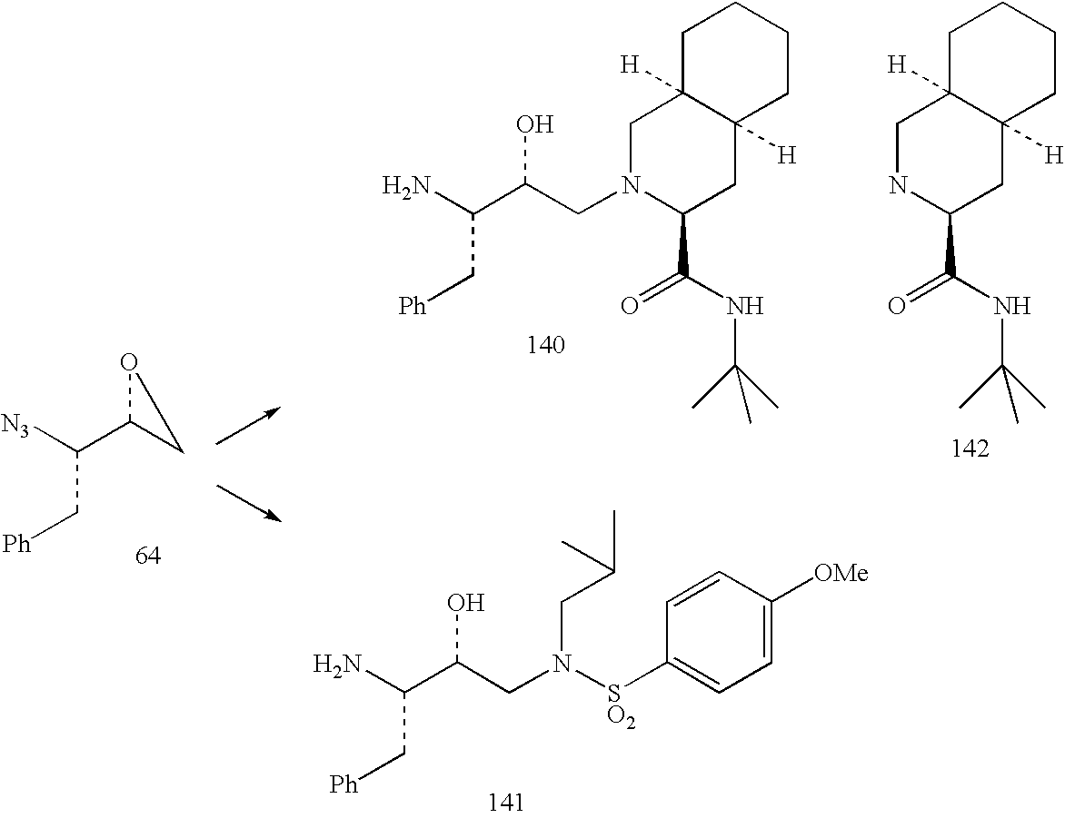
[N3]C(C1OC1)C[Ph].[Ph]CC(N)C(CN([SO2]C1=CC=C([OMe])C=C1)CC(C)C)O.C12([H])CCCCC1([H])CN(CC(C(N)C[Ph])O)C(C(NC(C)(C)C)=O)C2.C12([H])CCCCC1([H])CNC(C(NC(C)(C)C)=O)C2
